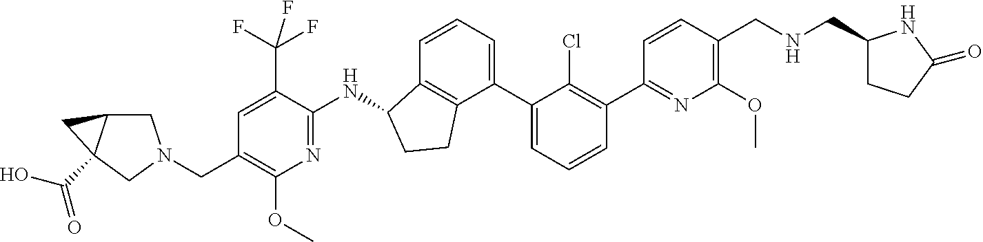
C1(CNCC2=C(OC)N=C(C3=C(Cl)C(C4=CC=CC5=C4CCC5NC4=NC(OC)=C(CN5CC6C(C(O)=O)(C5)C6)C=C4C(F)(F)F)=CC=C3)C=C2)CCC(=O)N1
